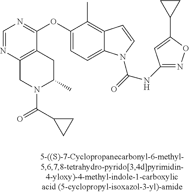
C1=NC2=C(C(OC3=CC=C4C(=C3C)C=CN4C(=O)NC3=NOC(C4CC4)=C3)=N1)CC(C)N(C(C1CC1)=O)C2
